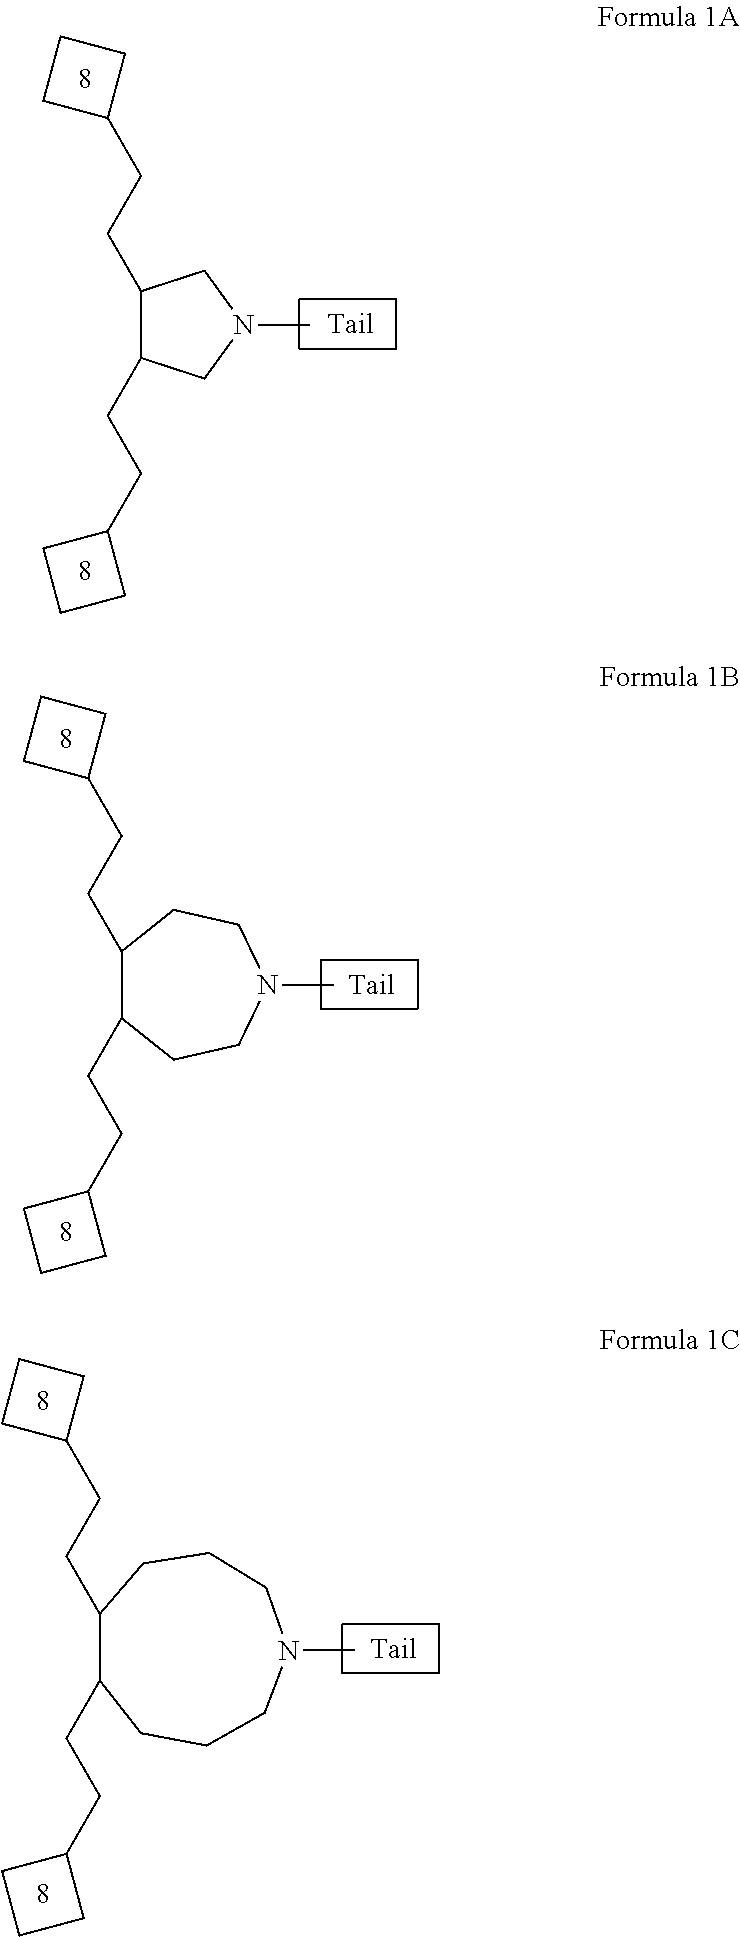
C1(CCC2CCC2)C(CCC2CCC2)CN(C)C1.C1(CCC2CCC2)C(CCC2CCC2)CCN(C)CC1.C(CC1CCC1)C1CCCN(C)CCCC1CCC1CCC1
